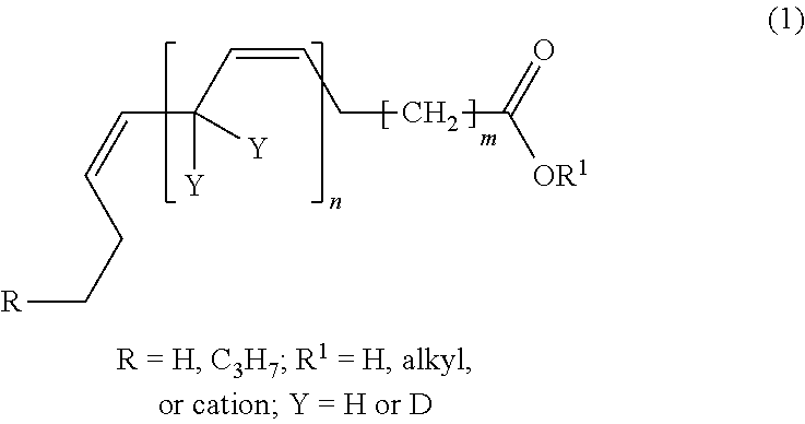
[R]CCC=CC(C=CCCC([OR1])=O)([Y])[Y]
